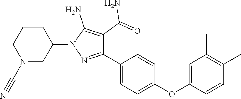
C1=C(OC2=CC=C(C3=NN(C4CN(C#N)CCC4)C(N)=C3C(=O)N)C=C2)C=CC(C)=C1C
